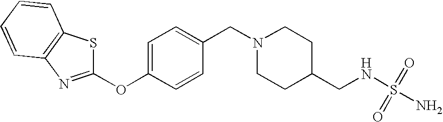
C1(CN2CCC(CNS(=O)(N)=O)CC2)=CC=C(OC2=NC3=C(C=CC=C3)S2)C=C1
